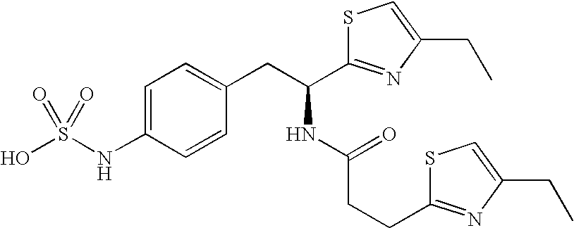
C1=C(NS(O)(=O)=O)C=CC(CC(NC(CCC2=NC(CC)=CS2)=O)C2=NC(CC)=CS2)=C1
